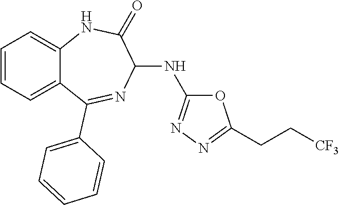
C1(NC2=NN=C(CC[CF3])O2)C(=O)NC2=CC=CC=C2C(C2=CC=CC=C2)=N1
